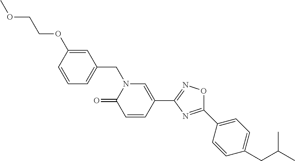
C1=CC(OCCOC)=CC(CN2C(=O)C=CC(C3=NOC(C4=CC=C(CC(C)C)C=C4)=N3)=C2)=C1
